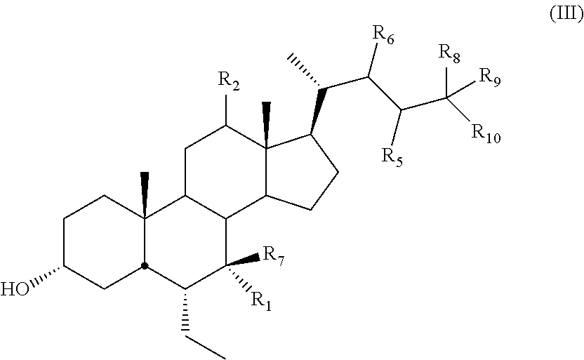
C12(C)C(CCC1C(C(C(C([R10])([R8])[R9])[R5])[R6])C)C1C(CC2[R2])C2(C)CCC(O)CC2C(CC)C1([R1])[R7]
